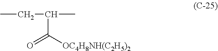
CCC(C)C([OC4H8NH(C2H5)2])=O
